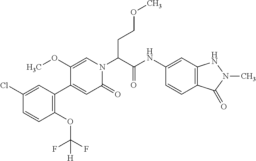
C1(Cl)=CC(C2=CC(=O)N(C(CCOC)C(=O)NC3=CC4=C(C=C3)C(=O)N(C)N4)C=C2OC)=C(OC(F)(F)[H])C=C1
